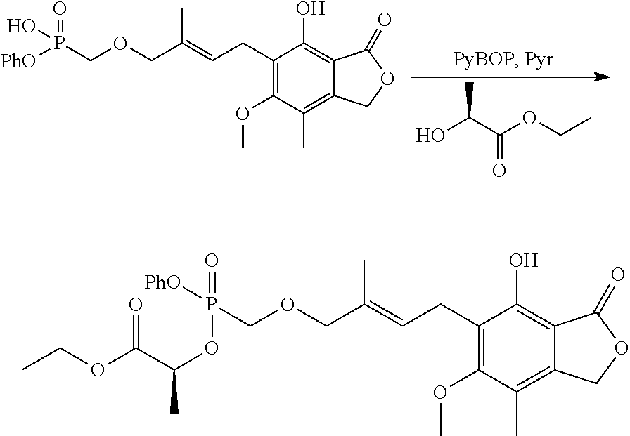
C(=CCC1=C(OC)C(C)=C2C(=C1O)C(=O)OC2)(COCP(O)([PhO])=O)C.OC(C(=O)OCC)C.C(=CCC1=C(OC)C(C)=C2C(=C1O)C(=O)OC2)(COCP([PhO])(=O)OC(C(=O)OCC)C)C
